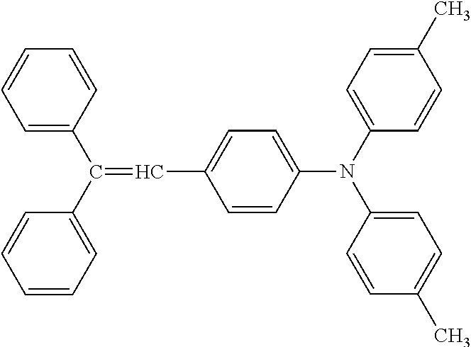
C1=CC(N(C2=CC=C(C)C=C2)C2=CC=C(C)C=C2)=CC=C1C=C(C1=CC=CC=C1)C1=CC=CC=C1
